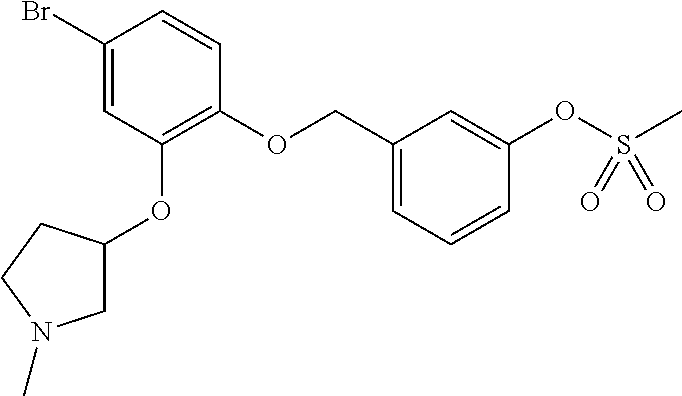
C1(OCC2=CC=CC(OS(C)(=O)=O)=C2)=C(OC2CN(C)CC2)C=C(Br)C=C1
